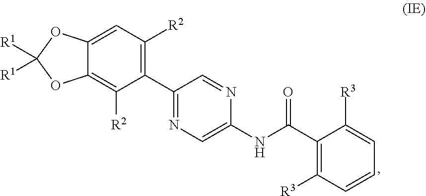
C12=C([R2])C(C3=NC=C(NC(C4=C([R3])C=CC=C4[R3])=O)N=C3)=C([R2])C=C1OC([R1])([R1])O2
